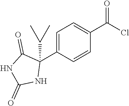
C1=C(C2(C(C)C)C(=O)NC(=O)N2)C=CC(C(Cl)=O)=C1
